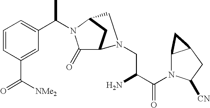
C1=CC(C([NMe2])=O)=CC(C(C)N2C(=O)C3CC2CN3CC(N)C(N2C3C(CC2[CN])C3)=O)=C1
